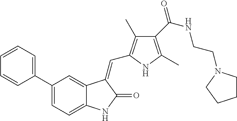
C1(C2=CC=CC=C2)=CC=C2C(=C1)C(=CC1=C(C)C(C(NCCN3CCCC3)=O)=C(C)N1)C(=O)N2
